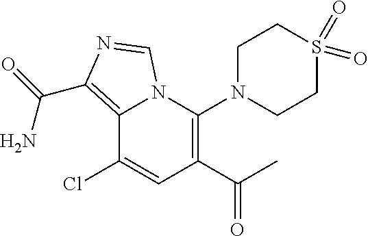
C12=C(C(N)=O)N=CN1C(N1CCS(=O)(=O)CC1)=C(C(C)=O)C=C2Cl
